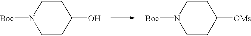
N1([Boc])CCC(O)CC1.N1([Boc])CCC([OMs])CC1
